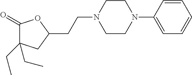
C1(=O)C(CC)(CC)CC(CCN2CCN(C3=CC=CC=C3)CC2)O1
